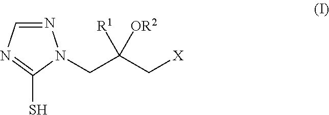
N1=CN=C(S)N1CC(C[X])([R1])[OR2]
